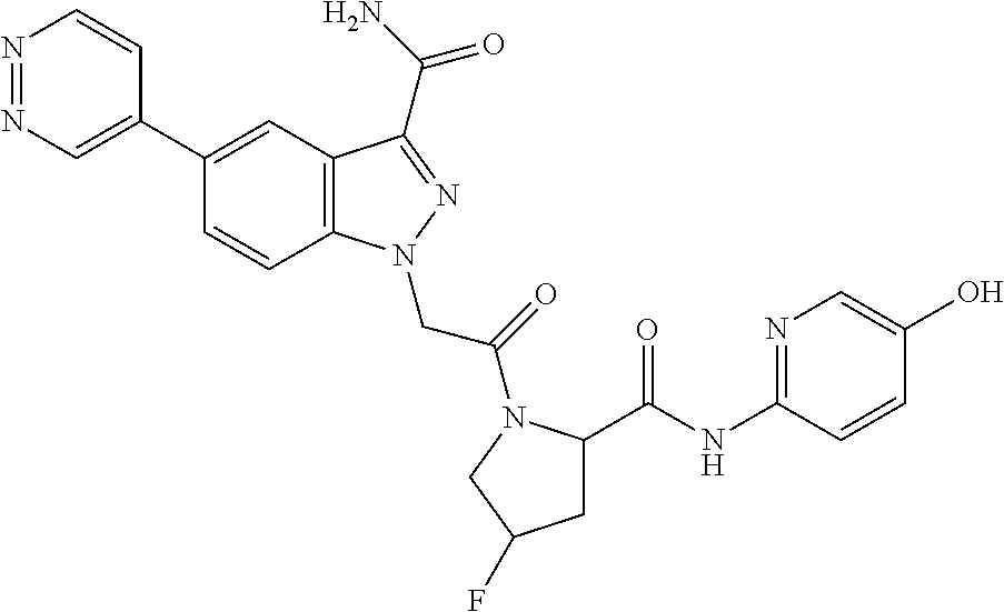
N1=NC=C(C2=CC3=C(C=C2)N(CC(=O)N2C(C(NC4=NC=C(O)C=C4)=O)CC(F)C2)N=C3C(N)=O)C=C1
